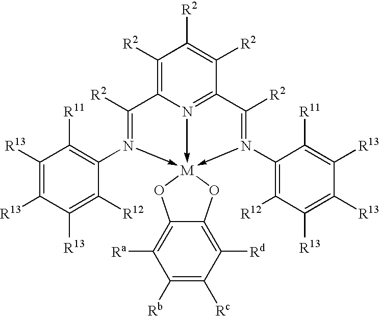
C1([R2])=C2N3->[M]4(-N(C5=C([R11])C([R13])=C([R13])C([R13])=C5[R12])=C2[R2])(-N(C2=C([R12])C([R13])=C([R13])C([R13])=C2[R11])=C([R2])C=3C([R2])=C1[R2])OC1=C([Rd])C([Rc])=C([Rb])C([Ra])=C1O4
